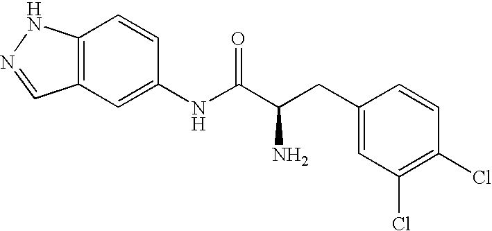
C12=C(C=C(NC(=O)C(CC3=CC(Cl)=C(Cl)C=C3)N)C=C1)C=NN2
